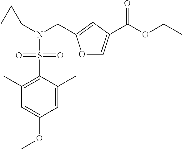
C1(C)=C(S(=O)(=O)N(C2CC2)CC2=CC(C(OCC)=O)=CO2)C(C)=CC(OC)=C1
